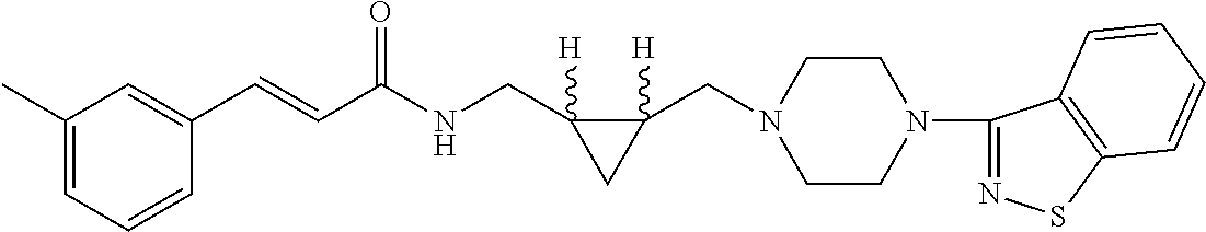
C1(C=CC(NCC2([H])C(CN3CCN(C4=NSC5=C4C=CC=C5)CC3)([H])C2)=O)=CC(C)=CC=C1
